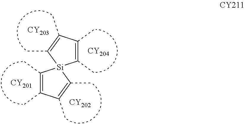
[CY201].[CY202].C1(C)=C(C)C(C)=C(C)[Si]12C(C)=C(C)C(C)=C2C.[CY204].[CY203]
